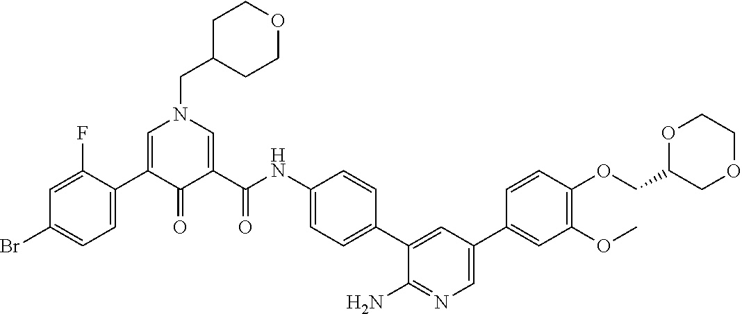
C1C(CN2C=C(C3=CC=C(Br)C=C3F)C(=O)C(C(NC3=CC=C(C4=CC(C5=CC(OC)=C(OCC6COCCO6)C=C5)=CN=C4N)C=C3)=O)=C2)CCOC1
